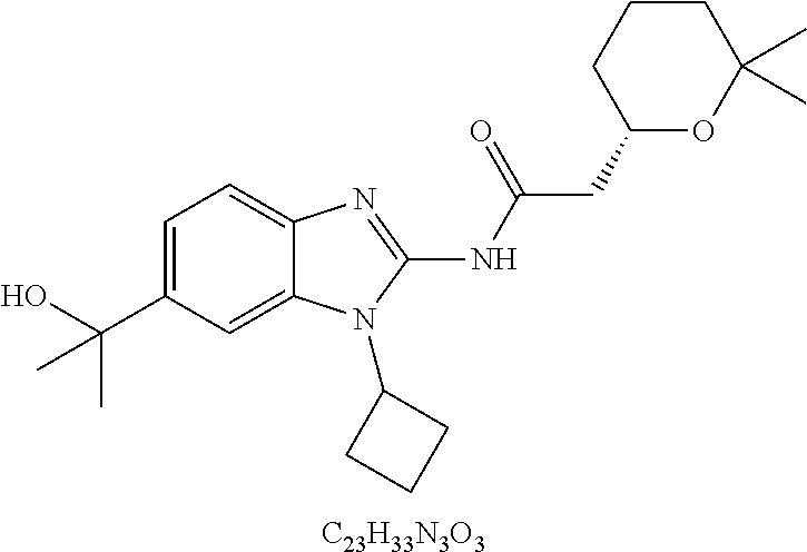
C1=C(C(C)(O)C)C=C2C(=C1)N=C(NC(=O)CC1OC(C)(C)CCC1)N2C1CCC1.[C23H33N3O3]
